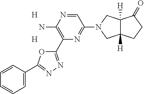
C1=NC(N)=C(C2=NN=C(C3=CC=CC=C3)O2)N=C1N1CC2([H])C([H])(C1)C(=O)CC2.[H].[H]
